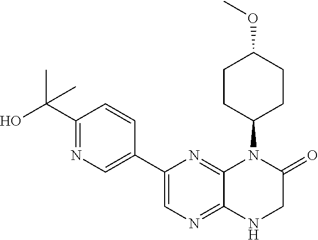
C1(C2=CN=C(C(C)(O)C)C=C2)=CN=C2C(=N1)N(C1CCC(OC)CC1)C(=O)CN2
